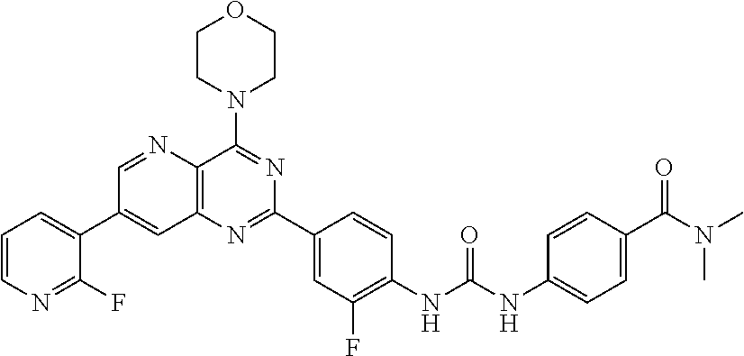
C1=NC2=C(C=C1C1=CC=CN=C1F)N=C(C1=CC(F)=C(NC(NC3=CC=C(C(N(C)C)=O)C=C3)=O)C=C1)N=C2N1CCOCC1
